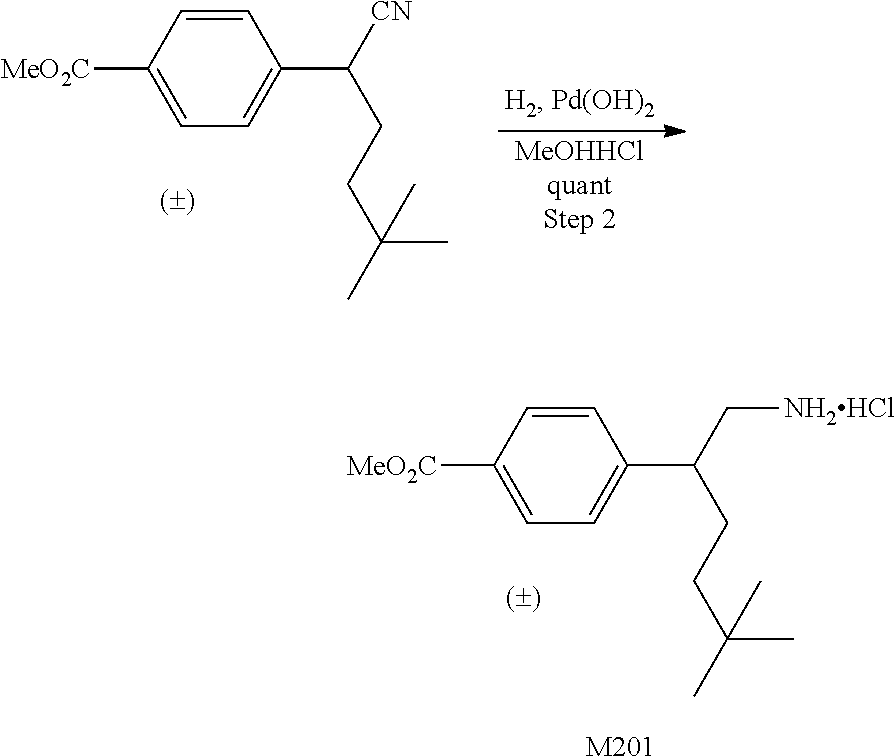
[MeOHHClquantStep 2].C1=CC([MeO2C])=CC=C1C([CN])CCC(C)(C)C.C1=CC([MeO2C])=CC=C1C(C[NH2HCl])CCC(C)(C)C.[M201]
